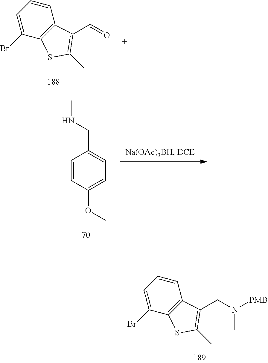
C1=C(Br)C2=C(C=C1)C(CN([PMB])C)=C(C)S2.C1=C(Br)C2=C(C=C1)C(C=O)=C(C)S2.C1=CC(OC)=CC=C1CNC
